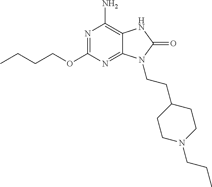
N1=C(OCCCC)N=C2C(=C1N)NC(=O)N2CCC1CCN(CCC)CC1
